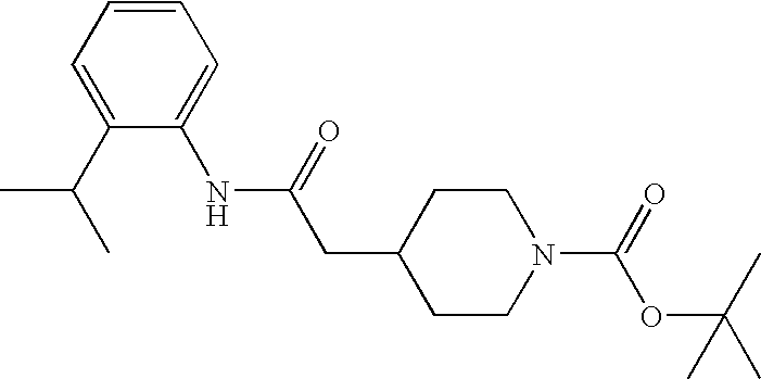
C1=C(C(C)C)C(NC(CC2CCN(C(=O)OC(C)(C)C)CC2)=O)=CC=C1
